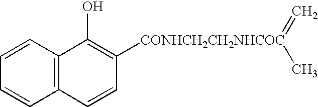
C12=C(C(O)=C([CONHCH2CH2NHCOC](=C)C)C=C1)C=CC=C2
